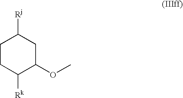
C1CC([Rk])C(OC)CC1[Rj]
